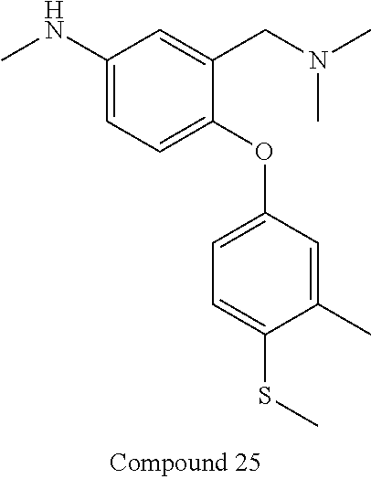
C1(NC)=CC=C(OC2=CC=C(SC)C(C)=C2)C(CN(C)C)=C1
